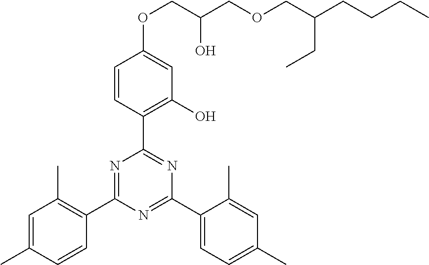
C1=CC(C)=CC(C)=C1C1=NC(C2=C(O)C=C(OCC(COCC(CCCC)CC)O)C=C2)=NC(C2=CC=C(C)C=C2C)=N1
